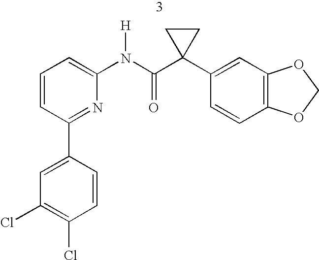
C1(Cl)=C(Cl)C=C(C2=NC(N(C(C3(C4=CC5=C(C=C4)OCO5)CC3)=O)[H])=CC=C2)C=C1
